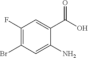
C1(F)=C(Br)C=C(N)C(C(=O)O)=C1
